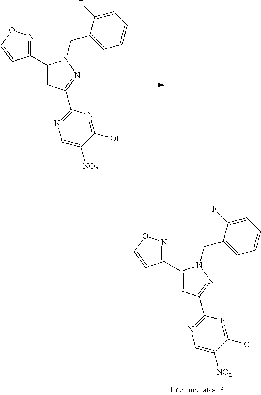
C1(C2=CC(C3=NC=C([NO2])C(Cl)=N3)=NN2CC2=CC=CC=C2F)=NOC=C1.C1(C2=CC(C3=NC=C([NO2])C(O)=N3)=NN2CC2=CC=CC=C2F)=NOC=C1
